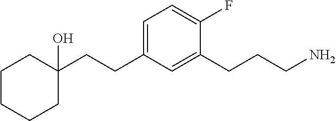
C1=C(CCC2(O)CCCCC2)C=C(CCCN)C(F)=C1
